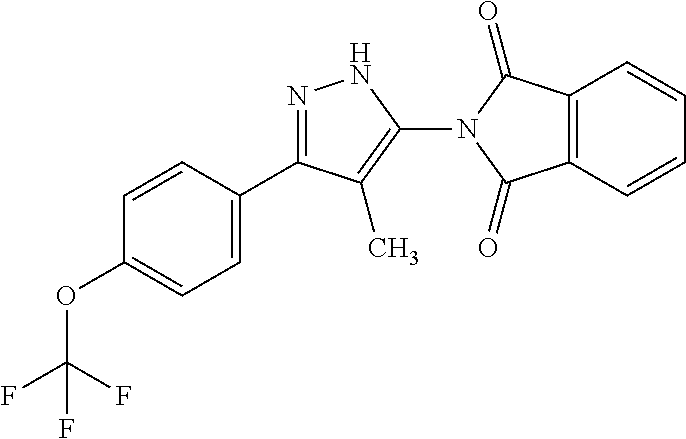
C1=CC(C2=NNC(N3C(=O)C4=C(C3=O)C=CC=C4)=C2C)=CC=C1OC(F)(F)F
